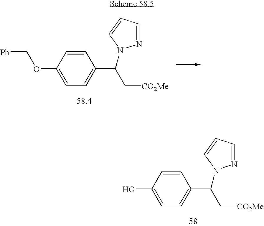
C1(OC[Ph])=CC=C(C(N2N=CC=C2)C[CO2Me])C=C1.C1(O)=CC=C(C(N2N=CC=C2)C[CO2Me])C=C1
